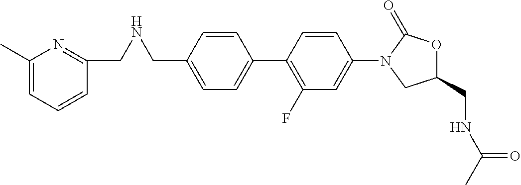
C1(CNCC2=NC(C)=CC=C2)=CC=C(C2=C(F)C=C(N3C(=O)OC(CNC(C)=O)C3)C=C2)C=C1
